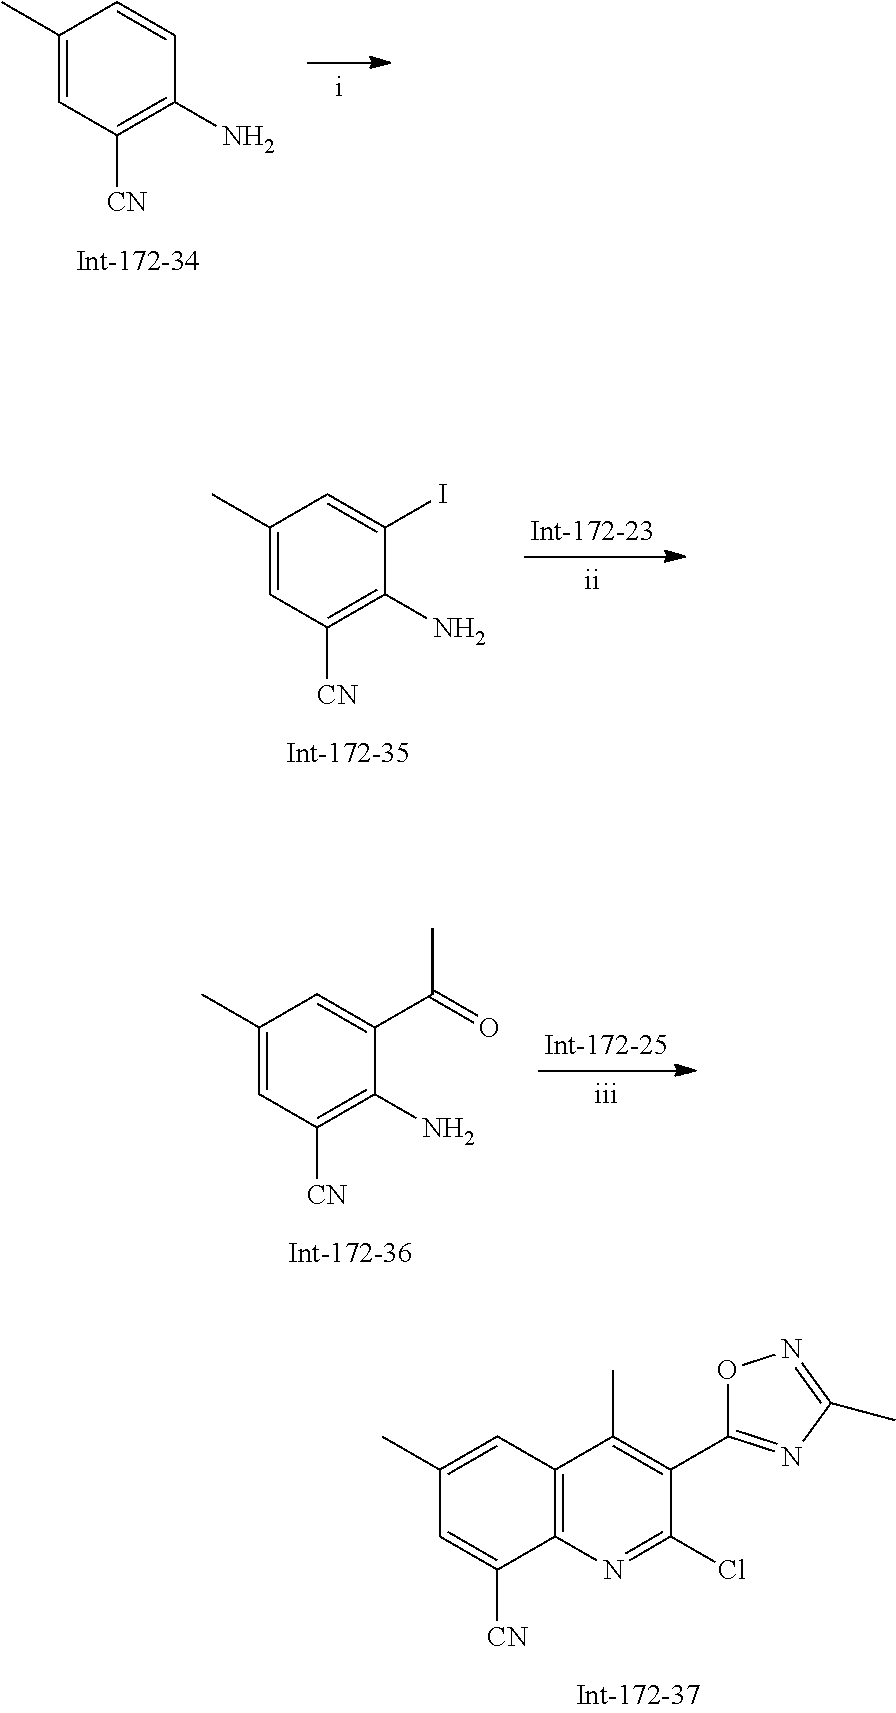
C1(C)=CC([CN])=C(N)C=C1.C1(C)=CC([CN])=C(N)C(I)=C1.C1(C)=CC([CN])=C(N)C(C(=O)C)=C1.C1(C)=CC2=C(C([CN])=C1)N=C(Cl)C(C1=NC(C)=NO1)=C2C
